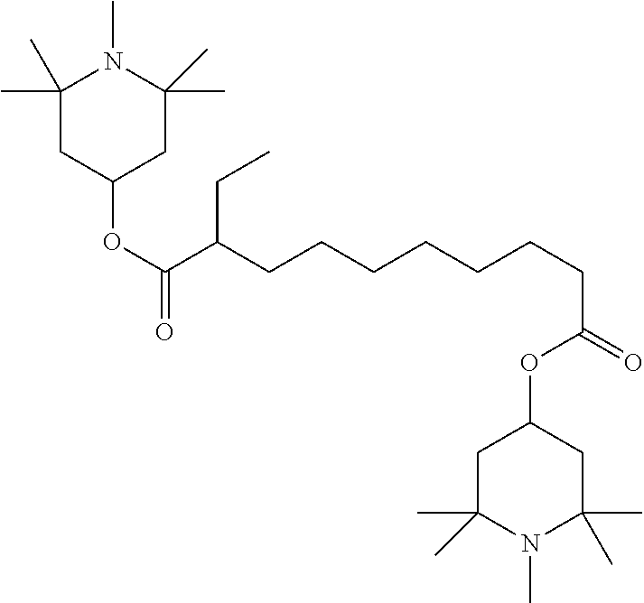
C1(OC(=O)C(CCCCCCCC(=O)OC2CC(C)(C)N(C)C(C)(C)C2)CC)CC(C)(C)N(C)C(C)(C)C1
